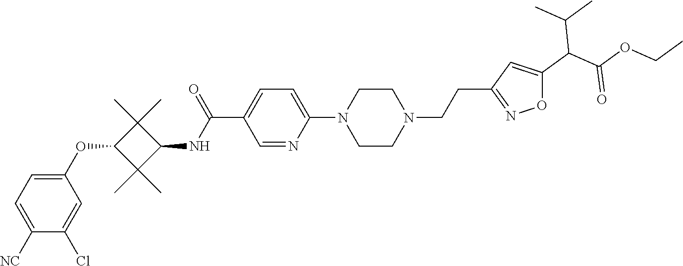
C1(OC2C(C)(C)C(NC(C3=CC=C(N4CCN(CCC5=NOC(C(C(OCC)=O)C(C)C)=C5)CC4)N=C3)=O)C2(C)C)=CC=C([NC])C(Cl)=C1
